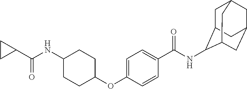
C1=C(OC2CCC(NC(C3CC3)=O)CC2)C=CC(C(NC2C3CC4CC(CC2C4)C3)=O)=C1
